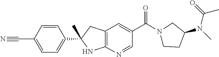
C12=C(N=CC(C(=O)N3CCC(N(C)C(=O)C)C3)=C1)NC(C1=CC=C(C#N)C=C1)(C)C2
